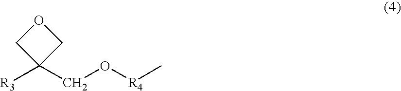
[R3]C1(CO[R4]C)COC1
